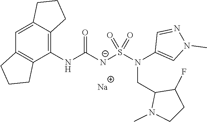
[Na].C1(NC([N-]S(N(C2=CN(C)N=C2)CC2N(C)CCC2F)(=O)=O)=O)=C2C(=CC3=C1CCC3)CCC2
